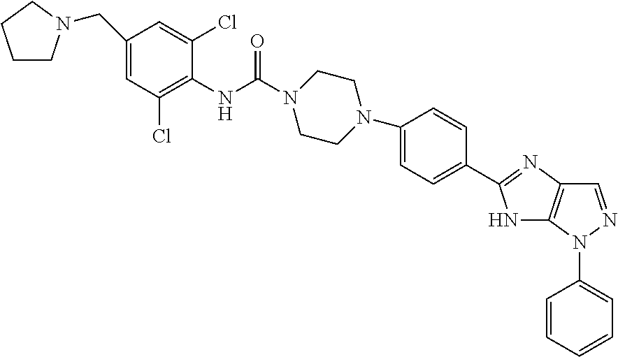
C1(CN2CCCC2)=CC(Cl)=C(NC(=O)N2CCN(C3=CC=C(C4=NC5=C(N4)N(C4=CC=CC=C4)N=C5)C=C3)CC2)C(Cl)=C1
